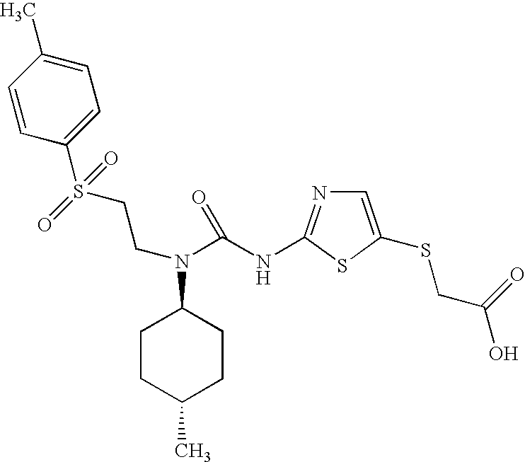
N(C(NC1=NC=C(SCC(=O)O)S1)=O)(C1CCC(C)CC1)CCS(C1=CC=C(C)C=C1)(=O)=O
